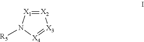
[X2]1=[X1]N([R5])[X4]=[X3]1
